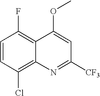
C1=CC(Cl)=C2C(=C1F)C(OC)=CC([CF3])=N2
